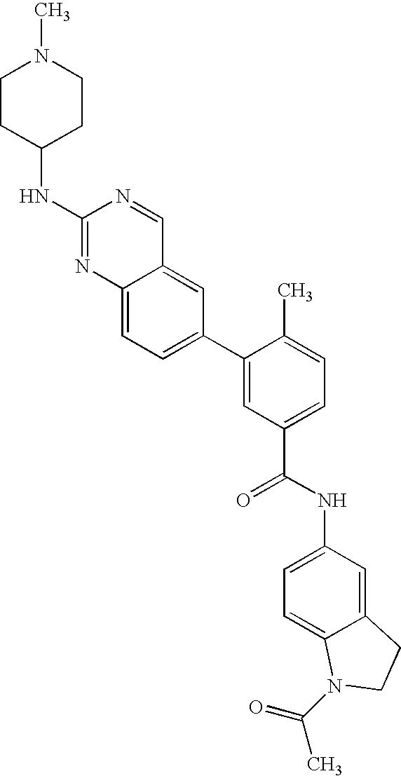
C1(NC2CCN(C)CC2)=NC2=CC=C(C3=CC(C(=O)NC4=CC=C5C(=C4)CCN5C(C)=O)=CC=C3C)C=C2C=N1
